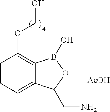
C1=CC=C2C(=C1OCO)B(O)OC2CN.[AcOH]
